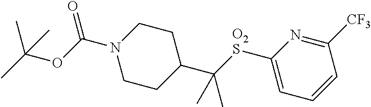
O(C(C)(C)C)C(N1CCC(C([O2S]C2=CC=CC([CF3])=N2)(C)C)CC1)=O
